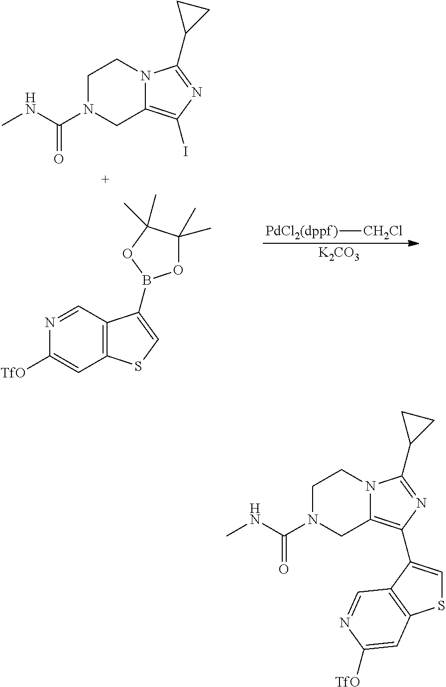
N12C(=C(I)N=C1C1CC1)CN(C(NC)=O)CC2.C12=C(SC=C1B1OC(C)(C)C(C)(C)O1)C=C([TfO])N=C2.[K2CO3].[PdCl2(dppf)][CH2Cl].N12C(=C(C3=CSC4=C3C=NC([TfO])=C4)N=C1C1CC1)CN(C(NC)=O)CC2
